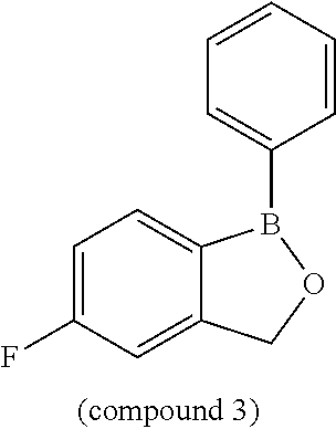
C12=CC=C(F)C=C1COB2C1=CC=CC=C1
